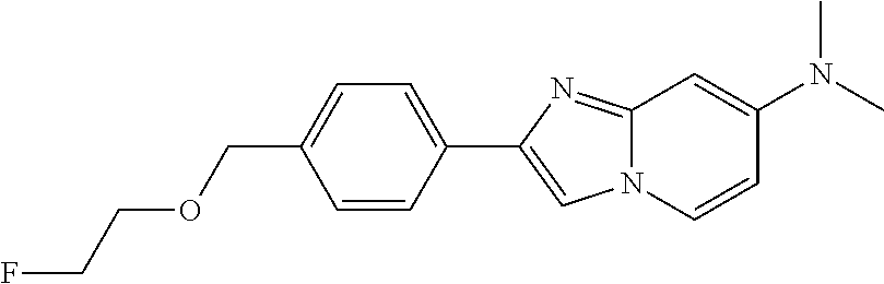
C1=CC(C2=CN3C(=N2)C=C(N(C)C)C=C3)=CC=C1COCCF
